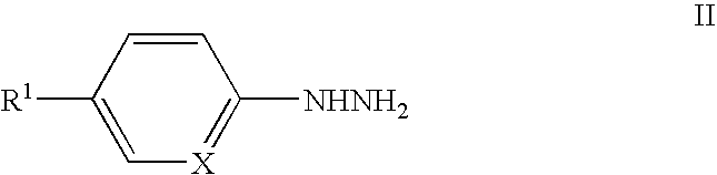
C1([R1])=C[X]=C([NHNH2])C=C1
